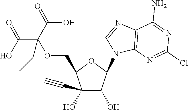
C1(C#C)(O)C(O)C(N2C=NC3=C2N=C(Cl)N=C3N)OC1COC(C(=O)O)(C(=O)O)CC
